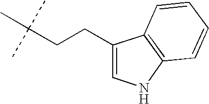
C(CCC1=CNC2=C1C=CC=C2)(C)(C)C
